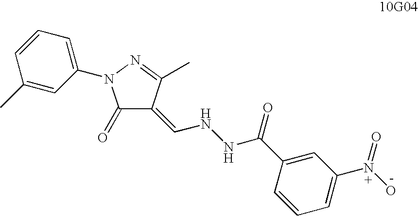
C1(C)=CC(N2C(=O)C(=CNNC(C3=CC(N(=O)O)=CC=C3)=O)C(C)=N2)=CC=C1
